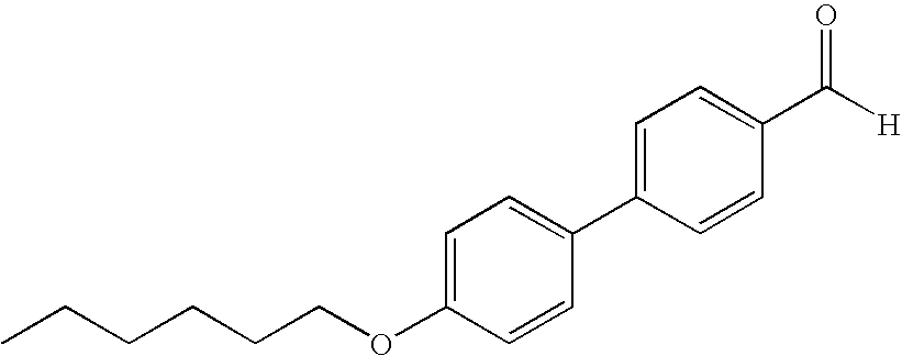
C1=CC(C([H])=O)=CC=C1C1=CC=C(OCCCCCC)C=C1
